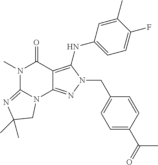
N1(C)C2=NC(C)(C)CN2C2=NN(CC3=CC=C(C(C)=O)C=C3)C(NC3=CC=C(F)C(C)=C3)=C2C1=O
